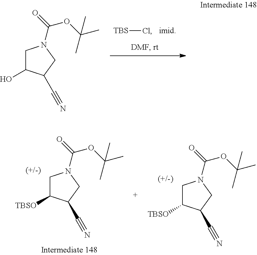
C1C(O)C(C#N)CN1C(=O)OC(C)(C)C.[TBS]Cl.C1C([TBSO])C(C#N)CN1C(=O)OC(C)(C)C.C1C([TBSO])C(C#N)CN1C(=O)OC(C)(C)C
